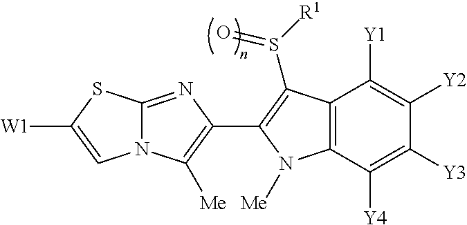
C12=NC(C3=C(S([R1])=O)C4=C(C([Y4])=C([Y3])C([Y2])=C4[Y1])N3[Me])=C([Me])N1C=C([W1])S2
